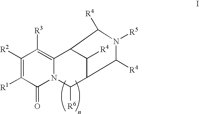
C1([R2])=C([R1])C(=O)N2C(=C1[R3])C1C([R4])C(C2[R6])C([R4])N([R5])C1[R4]
